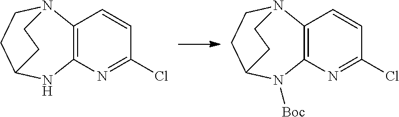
C1=CC2=C(N=C1Cl)NC1CCN2CC1.C1=CC2=C(N=C1Cl)N([Boc])C1CCN2CC1
